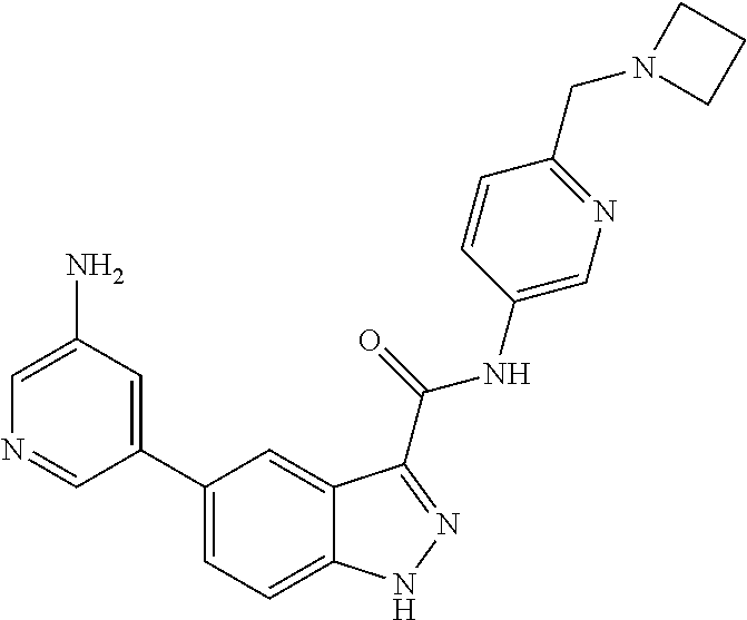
C1(N)=CN=CC(C2=CC=C3C(=C2)C(C(NC2=CN=C(CN4CCC4)C=C2)=O)=NN3)=C1
